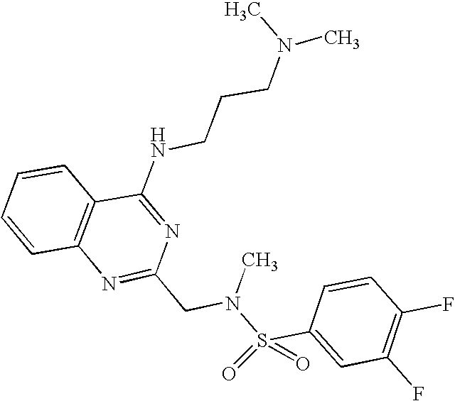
C1=CC2=C(C=C1)C(NCCCN(C)C)=NC(CN(S(C1=CC(F)=C(F)C=C1)(=O)=O)C)=N2
